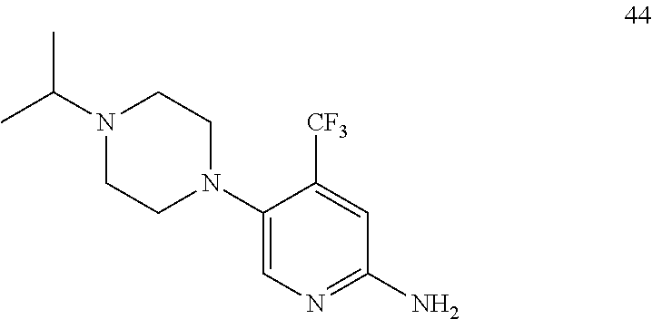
C1(N2CCN(C(C)C)CC2)=CN=C(N)C=C1[CF3]
